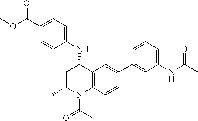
C1(NC2CC(C)N(C(C)=O)C3=C2C=C(C2=CC(NC(C)=O)=CC=C2)C=C3)=CC=C(C(OC)=O)C=C1
